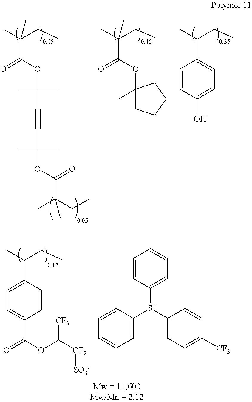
C1(C(C)CC)=CC=C(O)C=C1.C(C(C)(CC)C)(OC1(C)CCCC1)=O.C(C(C)(CC)C)(OC(C#CC(OC(C(CC)(C)C)=O)(C)C)(C)C)=O.C1(C(C)CC)=CC=C(C(OC([CF2][SO3-])[CF3])=O)C=C1.C1=CC([S+](C2=CC=C([CF3])C=C2)C2=CC=CC=C2)=CC=C1
